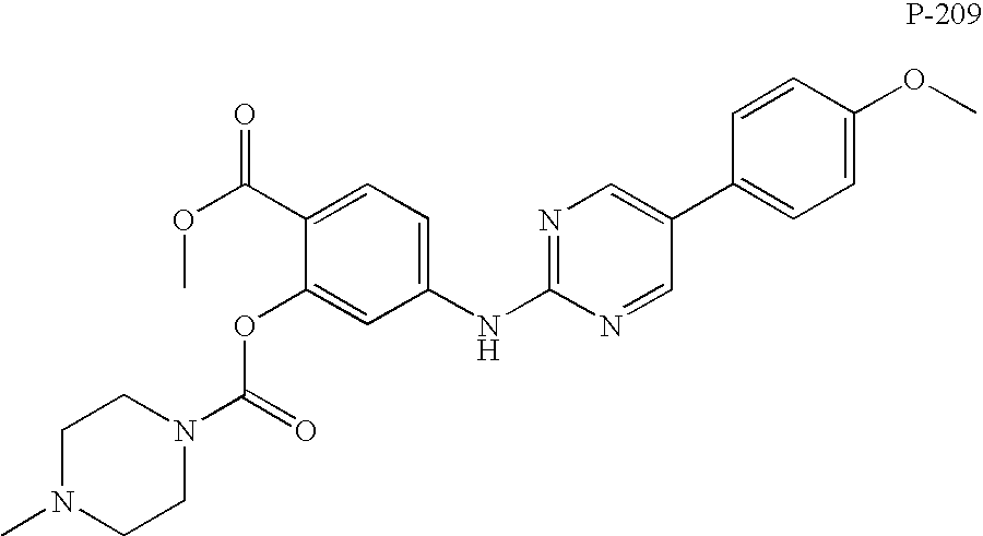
C1=C(NC2=NC=C(C3=CC=C(OC)C=C3)C=N2)C=C(OC(N2CCN(C)CC2)=O)C(C(OC)=O)=C1
